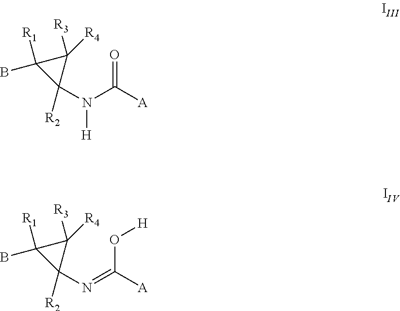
O=C([A])N(C1([R2])C([R4])([R3])C1([R1])B)[H].O(C([A])=NC1([R2])C([R4])([R3])C1([R1])B)[H]
